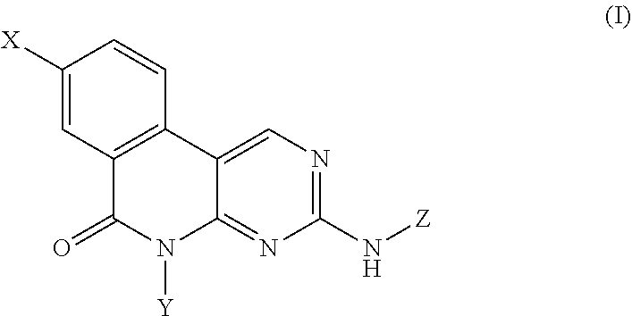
C1(N[Z])=NC=C2C(=N1)N([Y])C(=O)C1=C2C=CC([X])=C1
